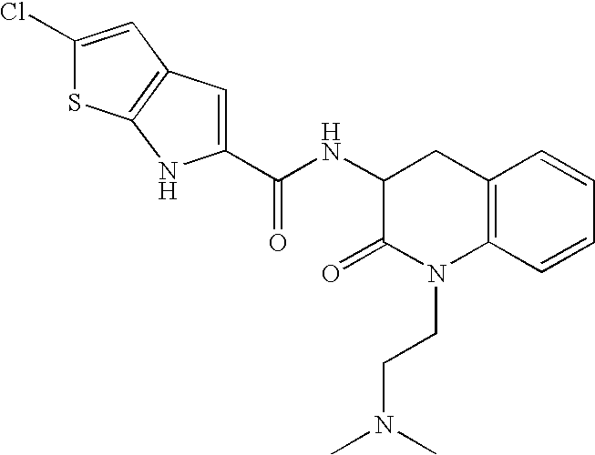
C1(Cl)=CC2=C(S1)NC(C(NC1C(=O)N(CCN(C)C)C3=C(C1)C=CC=C3)=O)=C2
